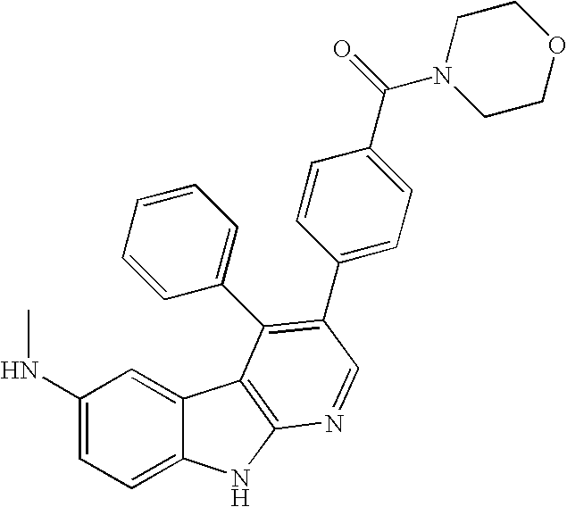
C1(NC)=CC=C2C(=C1)C1=C(N2)N=CC(C2=CC=C(C(N3CCOCC3)=O)C=C2)=C1C1=CC=CC=C1
